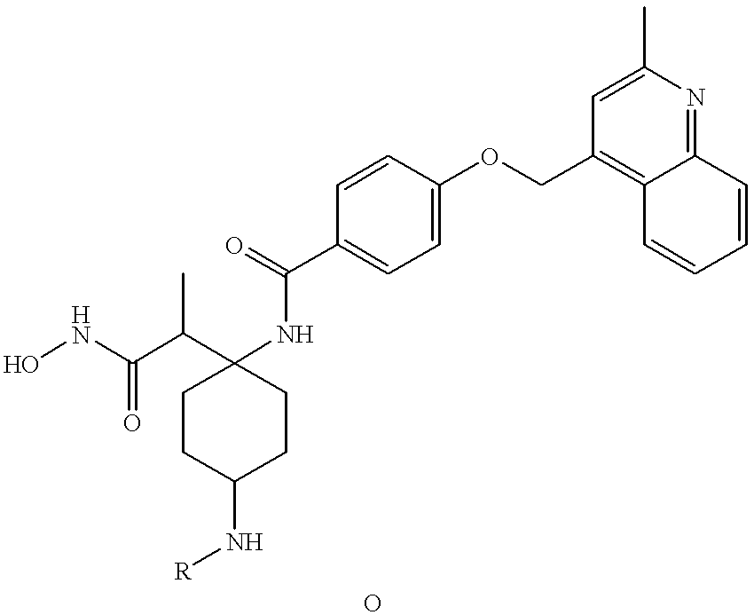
ONC(C(C1(NC(C2=CC=C(OCC3=C4C(=NC(C)=C3)C=CC=C4)C=C2)=O)CCC(N[R])CC1)C)=O
